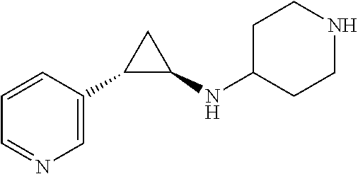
C1=CC(C2C(NC3CCNCC3)C2)=CN=C1
